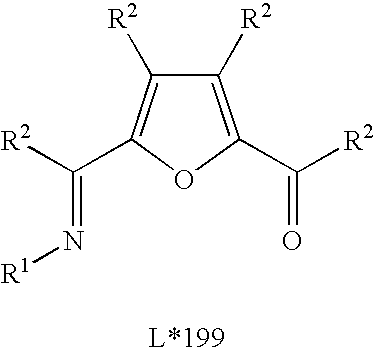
C1([R2])=C(C([R2])=O)OC(C([R2])=N[R1])=C1[R2]
